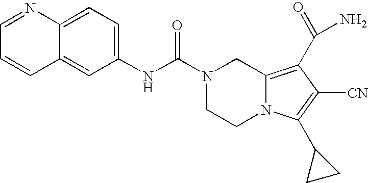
C12=CC=C(NC(N3CCN4C(=C(C(N)=O)C([CN])=C4C4CC4)C3)=O)C=C1C=CC=N2
